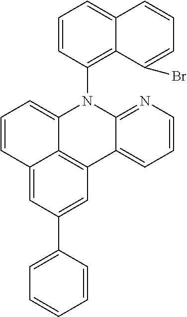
C1=CC2=CC(C3=CC=CC=C3)=CC3=C2C(=C1)N(C1=C2C(=CC=C1)C=CC=C2Br)C1=NC=CC=C13
